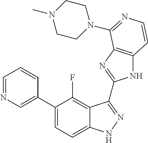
C1=C(C2=CC=C3C(=C2F)C(C2=NC4=C(N2)C=CN=C4N2CCN(C)CC2)=NN3)C=CC=N1
